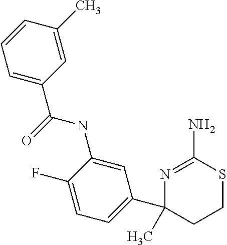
N1=C(N)SCCC1(C1=CC=C(F)C(NC(=O)C2=CC=CC(C)=C2)=C1)C
